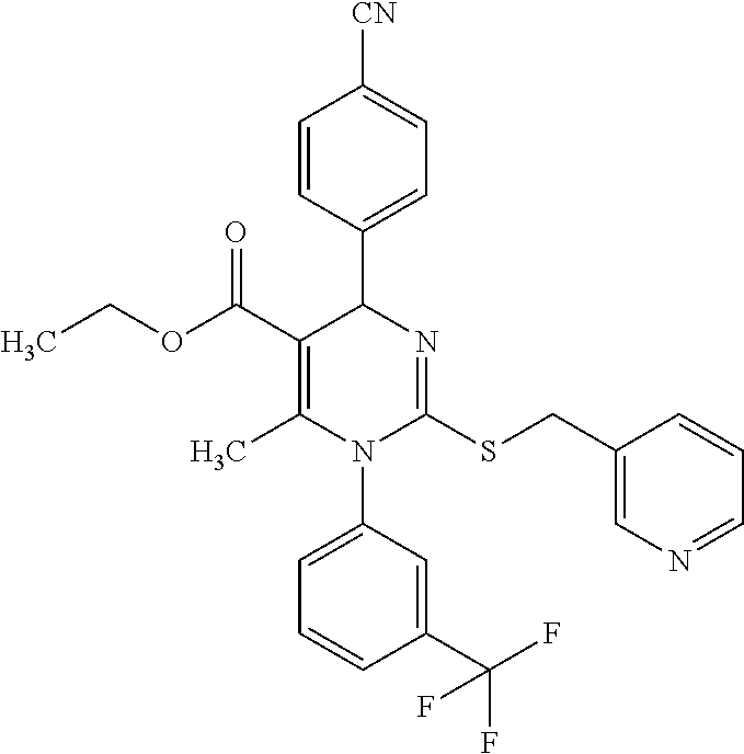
C1=CC(C2C(C(=O)OCC)=C(C)N(C3=CC=CC(C(F)(F)F)=C3)C(SCC3=CN=CC=C3)=N2)=CC=C1[CN]
